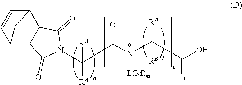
N1(C(C(N(C(C([OH])=O)([RB])[RB])[L(M)m])=O)([RA])[RA])C(=O)C2C(C1=O)C1CC2C=C1
